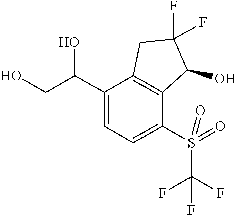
C(C(C1=CC=C(S(C(F)(F)F)(=O)=O)C2=C1CC(F)(F)C2O)O)O
